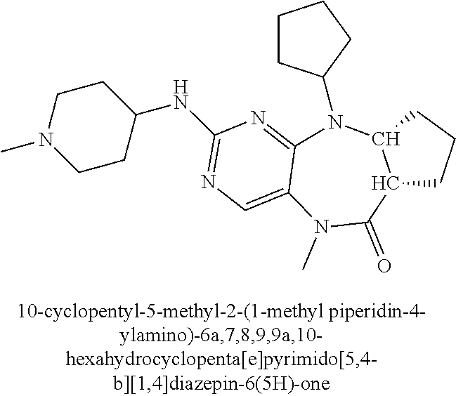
C1CC(N2C3=NC(NC4CCN(C)CC4)=NC=C3N(C)C(=O)C3C2CCC3)CC1
